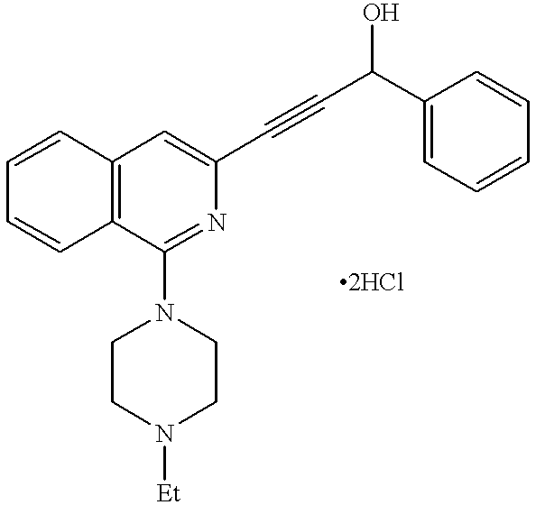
C12=C(C(N3CCN([Et])CC3)=NC(C#CC(C3=CC=CC=C3)O)=C1)C=CC=C2
